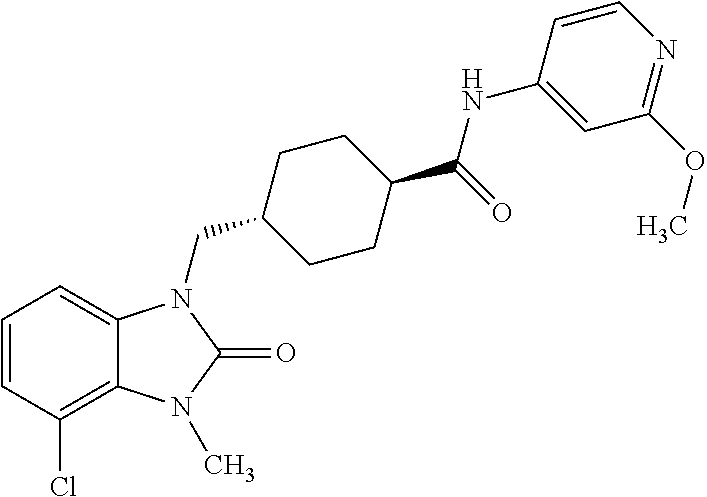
C1=CC(Cl)=C2C(=C1)N(CC1CCC(C(=O)NC3=CC(OC)=NC=C3)CC1)C(=O)N2C
